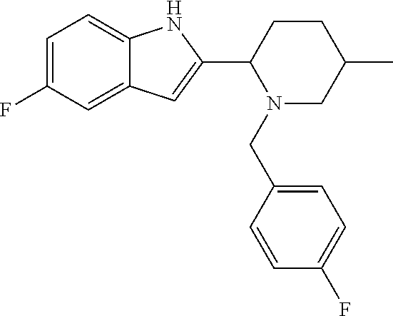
C1=C(F)C=C2C(=C1)NC(C1CCC(C)CN1CC1=CC=C(F)C=C1)=C2
